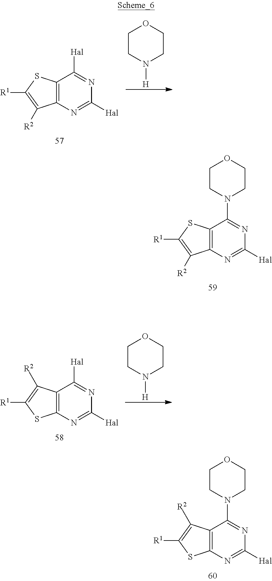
C12=C(N=C([Hal])N=C1[Hal])C([R2])=C([R1])S2.C1CN([H])CCO1.C12=C(N=C([Hal])N=C1N1CCOCC1)C([R2])=C([R1])S2.C12=C(N=C([Hal])N=C1[Hal])SC([R1])=C2[R2].C1CN([H])CCO1.C12=C(N=C([Hal])N=C1N1CCOCC1)SC([R1])=C2[R2]
